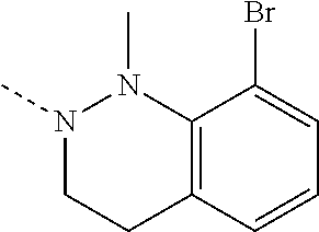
N1(C)CCC2=C(N1C)C(Br)=CC=C2
